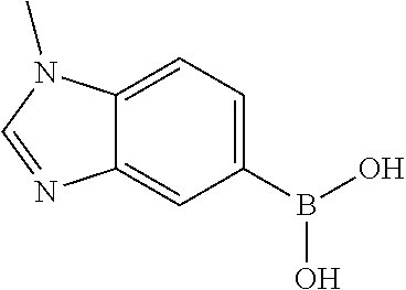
C1(B(O)O)=CC=C2C(=C1)N=CN2C
